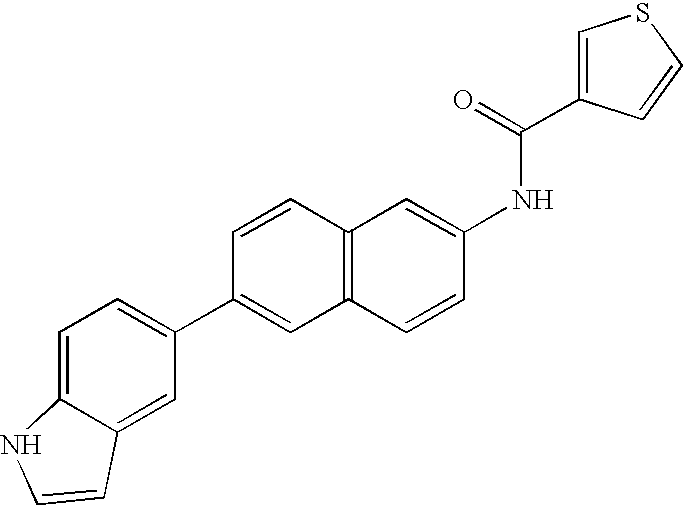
C1=CC2=C(C=C1C1=CC=C3C(=C1)C=CN3)C=CC(NC(=O)C1=CSC=C1)=C2
